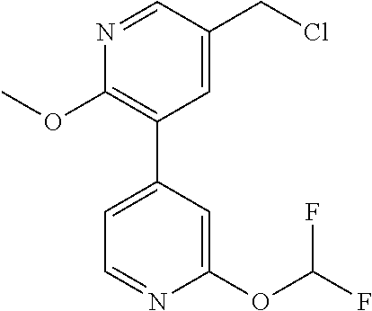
C1(OC)=C(C2=CC=NC(OC(F)F)=C2)C=C(CCl)C=N1
